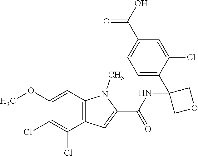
C1=C(C2(NC(C3=CC4=C(N3C)C=C(OC)C(Cl)=C4Cl)=O)COC2)C(Cl)=CC(C(O)=O)=C1
